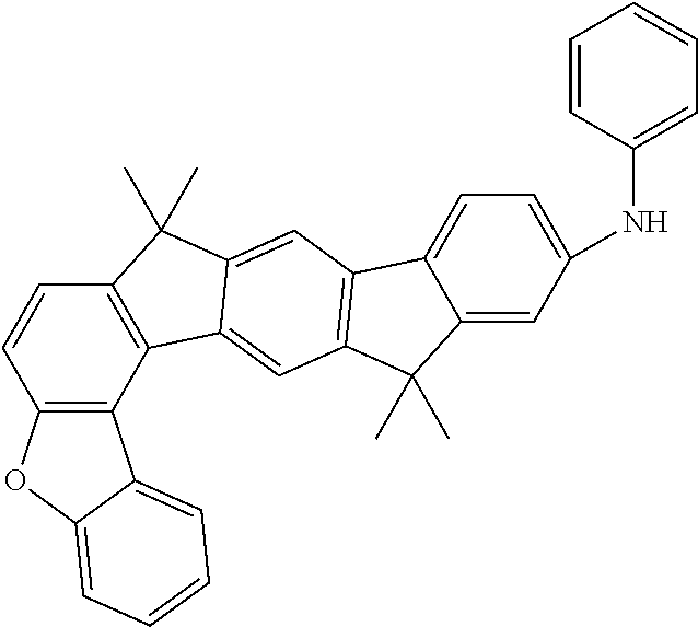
C12=C(C3=C(C=C1)C(C)(C)C1=CC4=C(C=C31)C(C)(C)C1=CC(NC3=CC=CC=C3)=CC=C41)C1=CC=CC=C1O2
